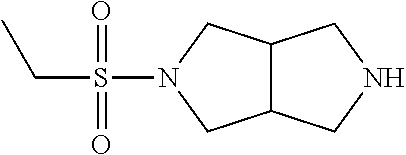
C12C(CNC1)CN(S(CC)(=O)=O)C2
